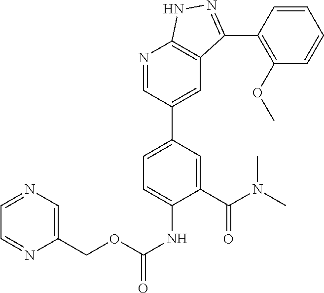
N1=CC(C2=CC=C(NC(=O)OCC3=CN=CC=N3)C(C(N(C)C)=O)=C2)=CC2=C1NN=C2C1=C(OC)C=CC=C1
